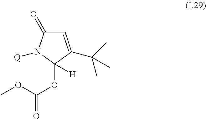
C1=C(C(C)(C)C)C(OC(=O)OC)([H])N([Q])C1=O
